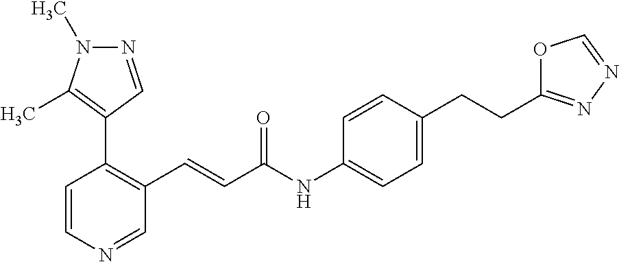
C1=CN=CC(C=CC(=O)NC2=CC=C(CCC3=NN=CO3)C=C2)=C1C1=C(C)N(C)N=C1
